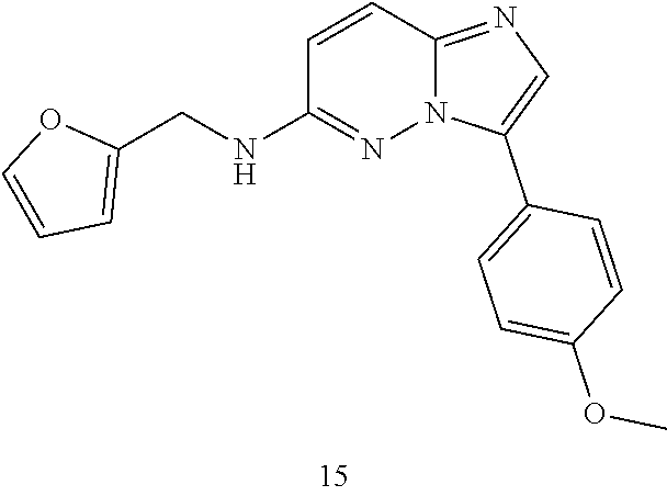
C(C1=CC=CO1)NC1=NN2C(=NC=C2C2=CC=C(OC)C=C2)C=C1
